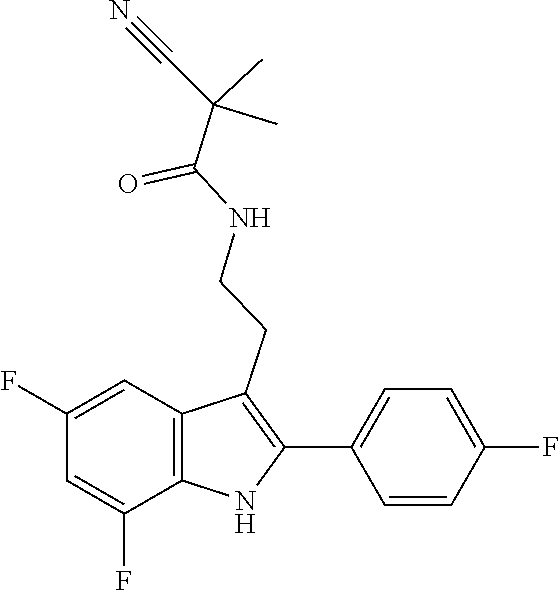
C(C#N)(C(NCCC1=C(C2=CC=C(F)C=C2)NC2=C1C=C(F)C=C2F)=O)(C)C
